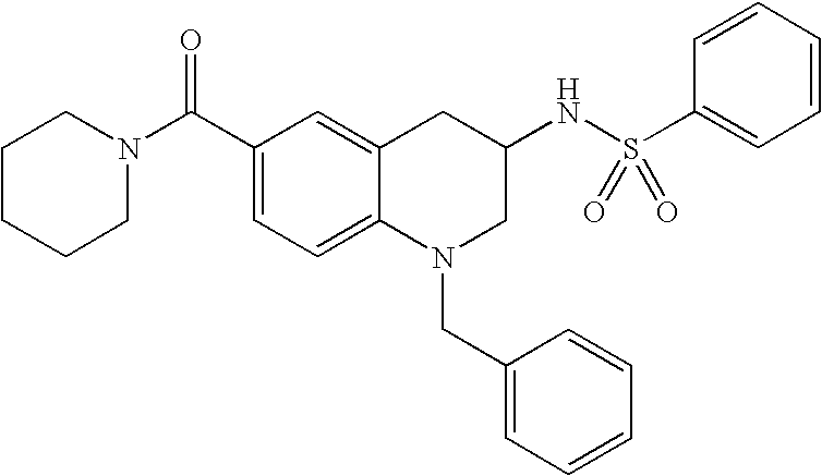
C1(C(N2CCCCC2)=O)=CC=C2C(=C1)CC(NS(C1=CC=CC=C1)(=O)=O)CN2CC1=CC=CC=C1
